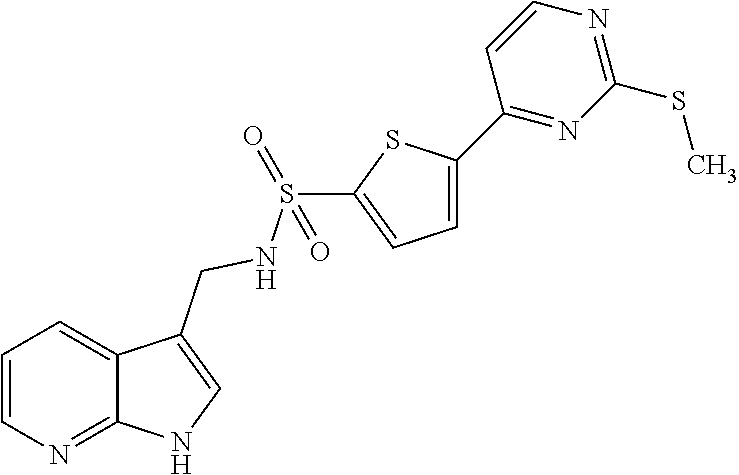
C1=CN=C2C(=C1)C(CNS(C1=CC=C(C3=NC(SC)=NC=C3)S1)(=O)=O)=CN2
